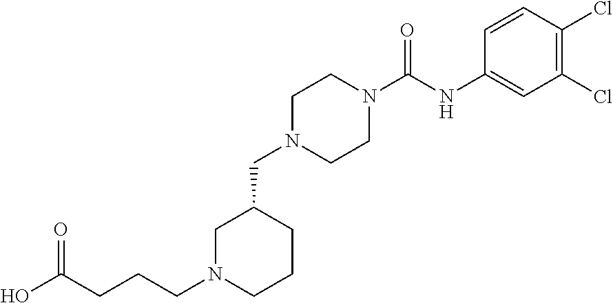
C1(Cl)=C(Cl)C=CC(NC(N2CCN(CC3CN(CCCC(O)=O)CCC3)CC2)=O)=C1
